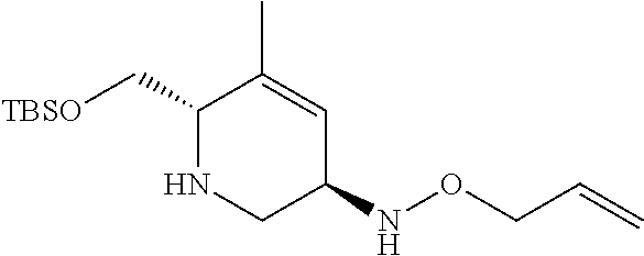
C1(C[TBSO])NCC(NOCC=C)C=C1C
